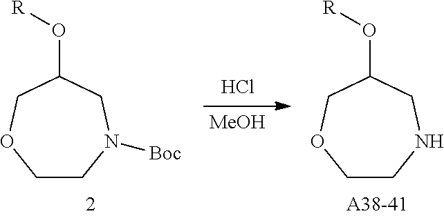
[MeOH].Cl.C1CN([Boc])CC(O[R])CO1.C1CNCC(O[R])CO1
